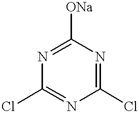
N1=C([ONa])N=C(Cl)N=C1Cl
